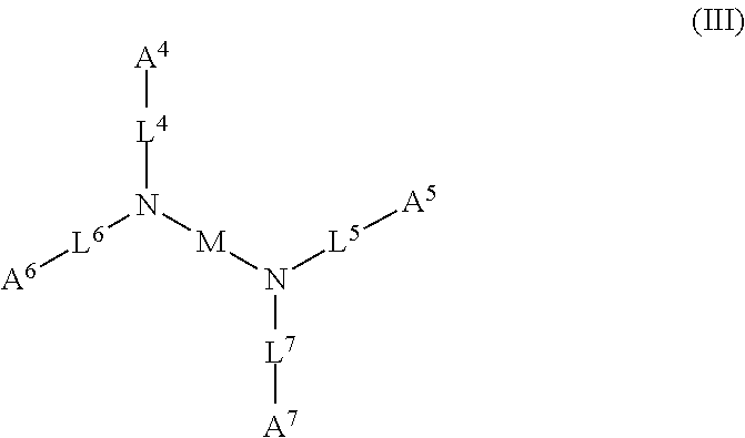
[L4](N([M]N([L7][A7])[L5][A5])[L6][A6])[A4]
